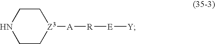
C1C[Z3]([A][R][E][Y])CCN1
